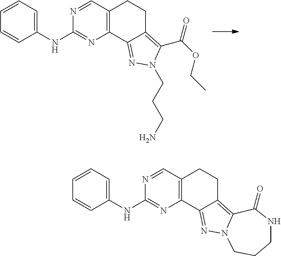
C12=C(C3=NN(CCCN)C(C(OCC)=O)=C3CC1)N=C(NC1=CC=CC=C1)N=C2.C12=C(C3=NN4C(=C3CC1)C(=O)NCCC4)N=C(NC1=CC=CC=C1)N=C2
